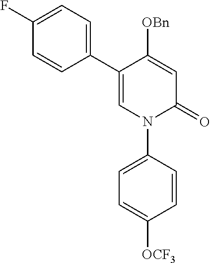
C1=C([OBn])C(C2=CC=C(F)C=C2)=CN(C2=CC=C([OCF3])C=C2)C1=O
